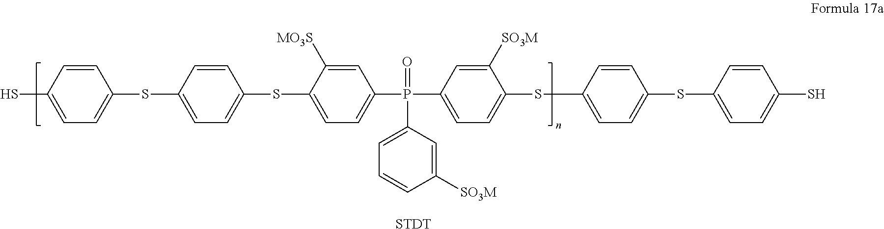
C1=CC(S)=CC=C1SC1=CC=C(SC2=CC=C(P(=O)(C3=CC=CC([SO3M])=C3)C3=CC=C(SC4=CC=C(SC5=CC=C(S)C=C5)C=C4)C([SO3M])=C3)C=C2[MO3S])C=C1.[STDT]
